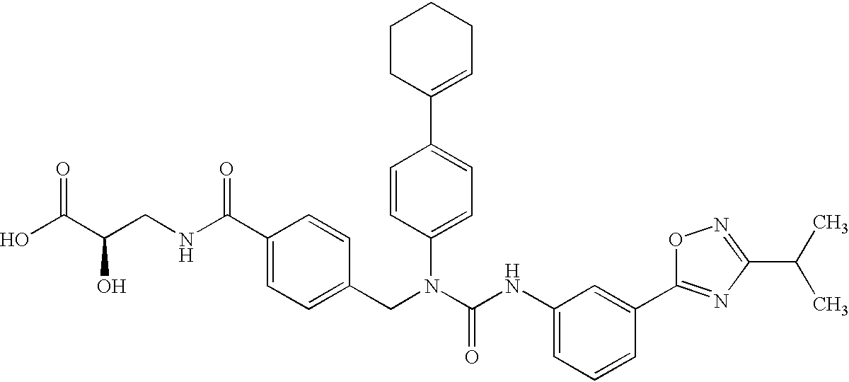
OC(C(CNC(C1=CC=C(CN(C(NC2=CC=CC(C3=NC(C(C)C)=NO3)=C2)=O)C2=CC=C(C3=CCCCC3)C=C2)C=C1)=O)O)=O
